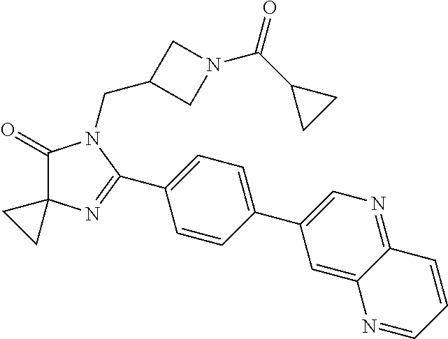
C1(=O)C2(N=C(C3=CC=C(C4=CN=C5C(=C4)N=CC=C5)C=C3)N1CC1CN(C(C3CC3)=O)C1)CC2
